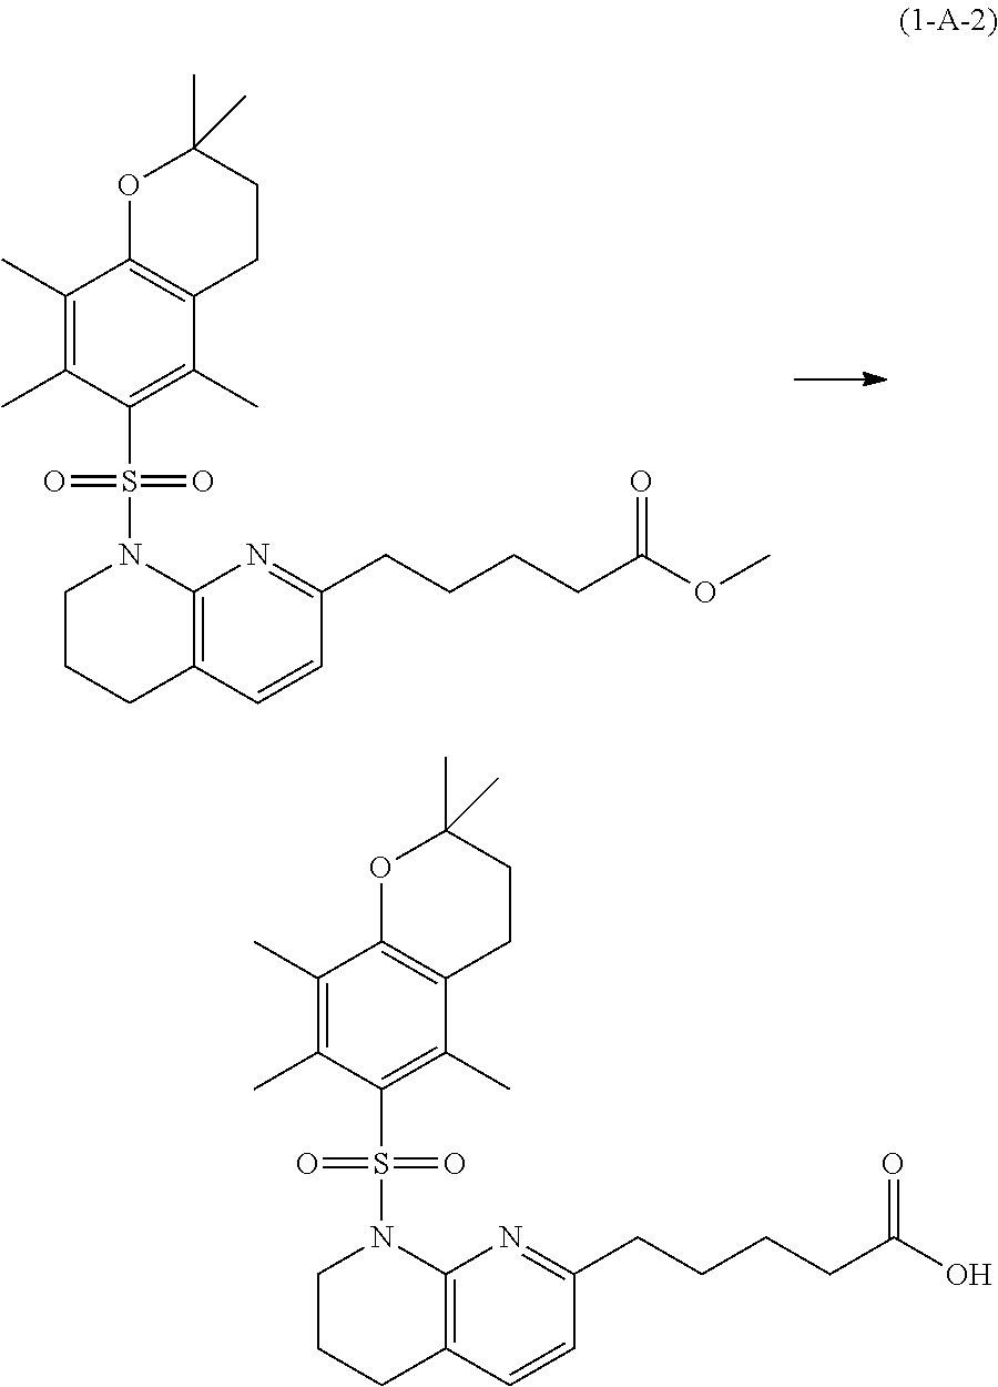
C1(CCCCC(=O)OC)=NC2=C(C=C1)CCCN2S(C1=C(C)C2=C(C(C)=C1C)OC(C)(C)CC2)(=O)=O.C1(CCCCC(=O)O)=NC2=C(C=C1)CCCN2S(C1=C(C)C2=C(C(C)=C1C)OC(C)(C)CC2)(=O)=O
